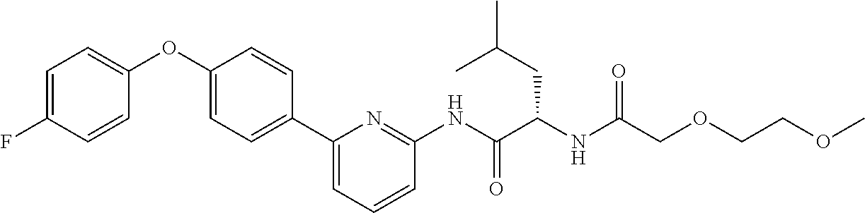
C1=C(F)C=CC(OC2=CC=C(C3=CC=CC(NC(C(CC(C)C)NC(COCCOC)=O)=O)=N3)C=C2)=C1
